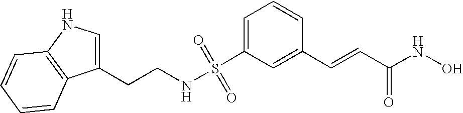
S(C1=CC=CC(C=CC(NO)=O)=C1)(NCCC1=CNC2=C1C=CC=C2)(=O)=O
